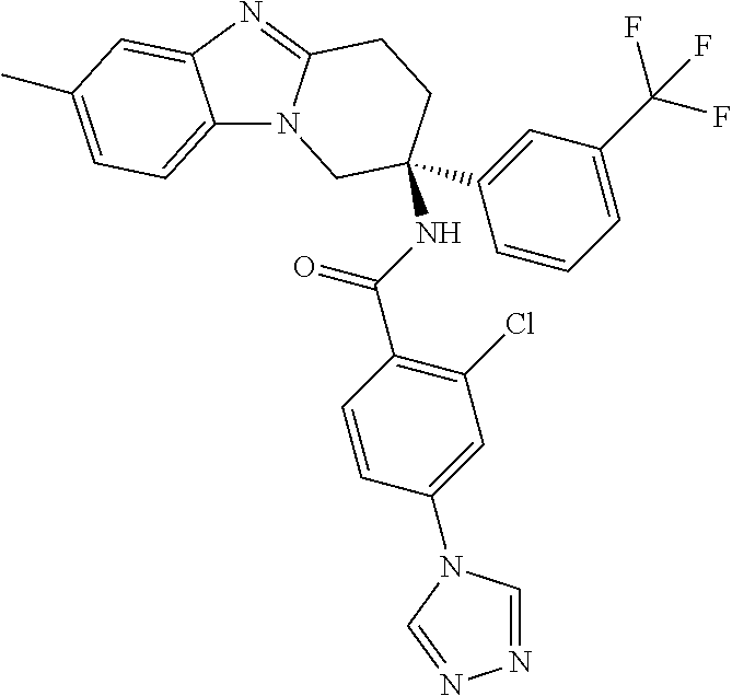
C12=CC=C(C)C=C1N=C1N2CC(NC(C2=C(Cl)C=C(N3C=NN=C3)C=C2)=O)(C2=CC(C(F)(F)F)=CC=C2)CC1
